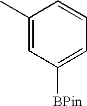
C1(C)=CC([BPin])=CC=C1
